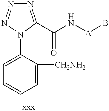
C1=C([CH2NH2])C(N2C(C(N[A]B)=O)=NN=N2)=CC=C1
